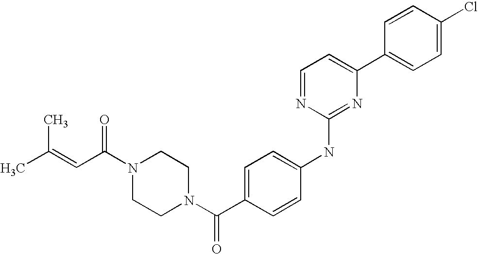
C(N1CCN(C(C2=CC=C(NC3=NC(C4=CC=C(Cl)C=C4)=CC=N3)C=C2)=O)CC1)(=O)C=C(C)C
